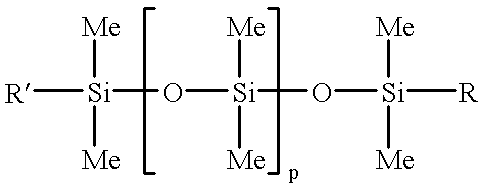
[R][Si](O[Si](O[Si]([R])([Me])[Me])([Me])[Me])([Me])[Me]
